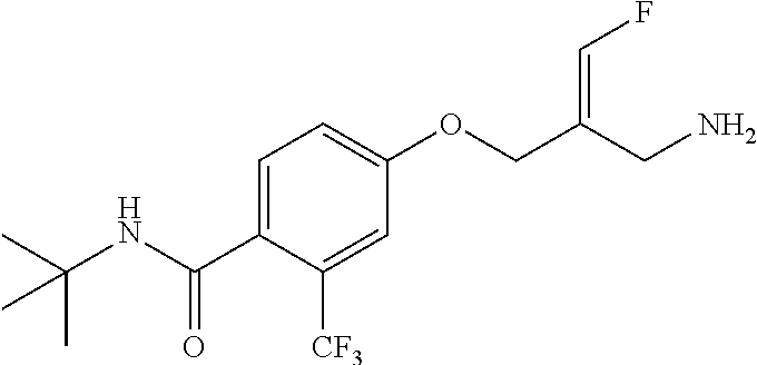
C1=C(C(NC(C)(C)C)=O)C([CF3])=CC(OCC(CN)=CF)=C1
